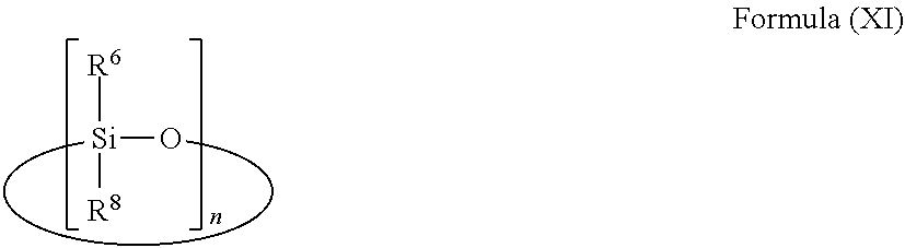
[Si](o)([R6])[R8]
